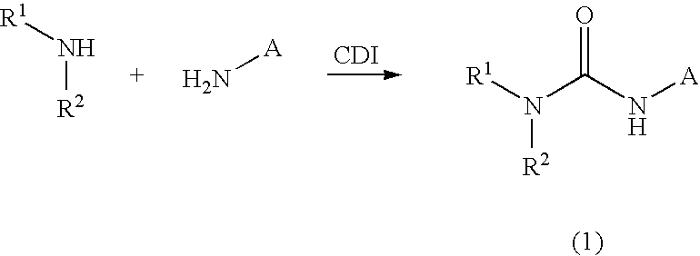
[CDI].[R1]N[R2].N[A].[R1]N(C(N[A])=O)[R2]
